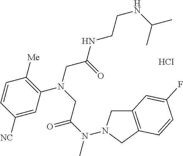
Cl.C1=C([NC])C=CC([Me])=C1N(CC(NCCNC(C)C)=O)CC(N(C)N1CC2=C(C1)C=CC(F)=C2)=O
